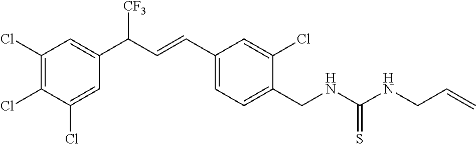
C1(Cl)=CC(C(C=CC2=CC=C(CNC(NCC=C)=S)C(Cl)=C2)[CF3])=CC(Cl)=C1Cl
